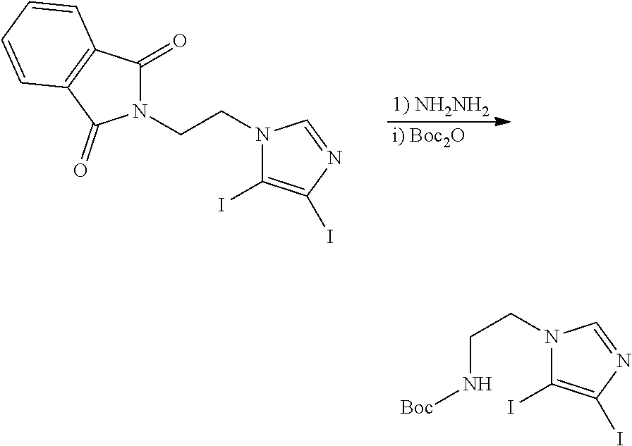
[1) NH2NH2].[i) Boc2O].N1(CCN2C(=O)C3=C(C2=O)C=CC=C3)C(I)=C(I)N=C1.C(N[Boc])CN1C(I)=C(I)N=C1
